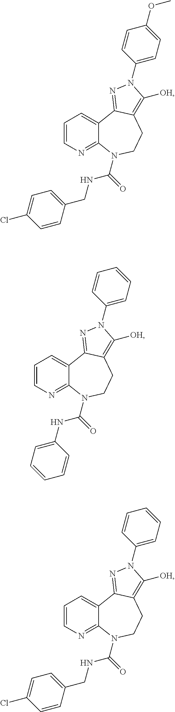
C1=CN=C2C(=C1)C1=NN(C3=CC=C(OC)C=C3)C([OH])=C1CCN2C(NCC1=CC=C(Cl)C=C1)=O.C1=CN=C2C(=C1)C1=NN(C3=CC=CC=C3)C([OH])=C1CCN2C(NC1=CC=CC=C1)=O.C1=CN=C2C(=C1)C1=NN(C3=CC=CC=C3)C([OH])=C1CCN2C(NCC1=CC=C(Cl)C=C1)=O
